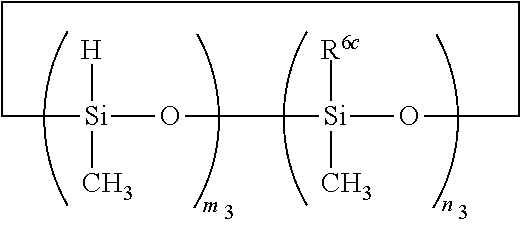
C1[Si]([H])(C)O[Si]([R6c])(C)OCCC1
